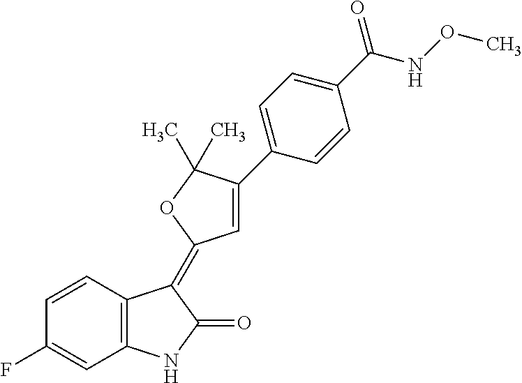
C1=CC(F)=CC2=C1C(=C1C=C(C3=CC=C(C(=O)NOC)C=C3)C(C)(C)O1)C(=O)N2
